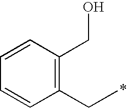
C1(CC)=C(CO)C=CC=C1
